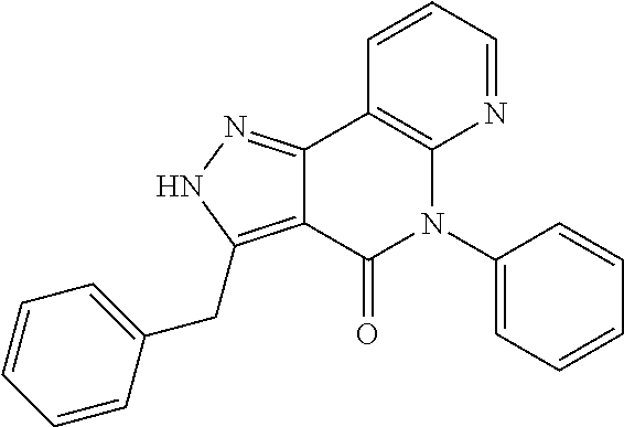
C1=CC=NC2=C1C1=NNC(CC3=CC=CC=C3)=C1C(=O)N2C1=CC=CC=C1
